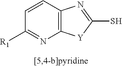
C12=C(N=C([R1])C=C1)[Y]C(S)=N2
